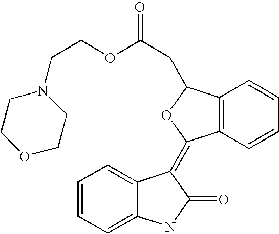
C12=C(C(CC(OCCN3CCOCC3)=O)OC1=C1C3=CC=CC=C3NC1=O)C=CC=C2
